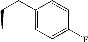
C(C1=CC=C(F)C=C1)CC
